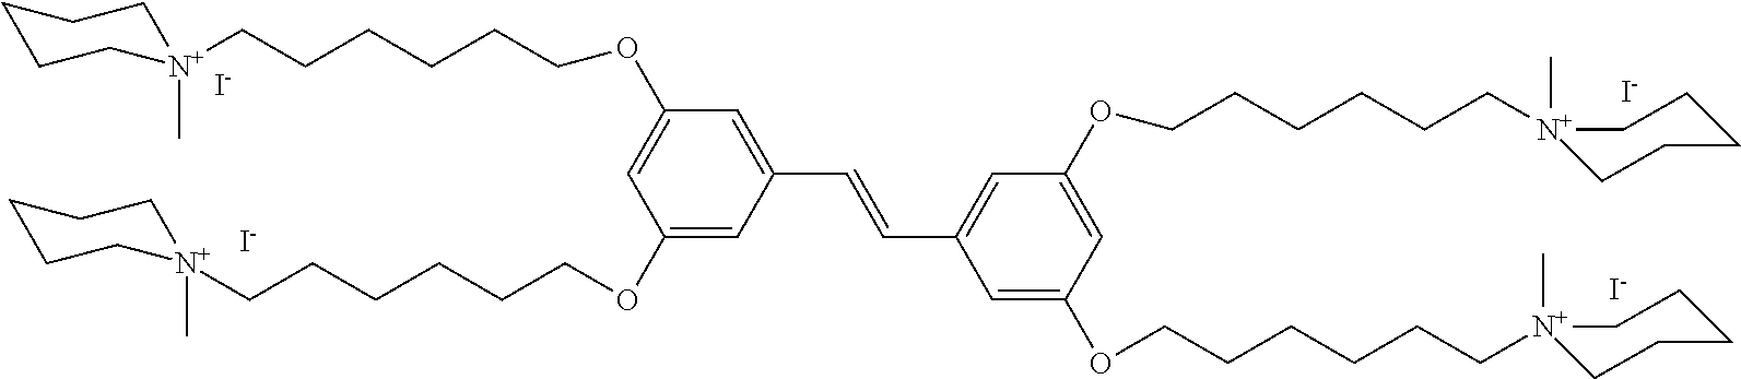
[I-].[I-].C1(OCCCCCC[N+]2(C)CCCCC2)=CC(C=CC2=CC(OCCCCCC[N+]3(C)CCCCC3)=CC(OCCCCCC[N+]3(C)CCCCC3)=C2)=CC(OCCCCCC[N+]2(C)CCCCC2)=C1.[I-].[I-]
